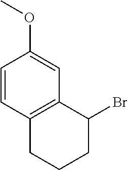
C1=CC2=C(C=C1OC)C(Br)CCC2
